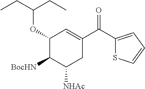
C1(OC(CC)CC)C([BocHN])C([NHAc])CC(C(C2=CC=CS2)=O)=C1
